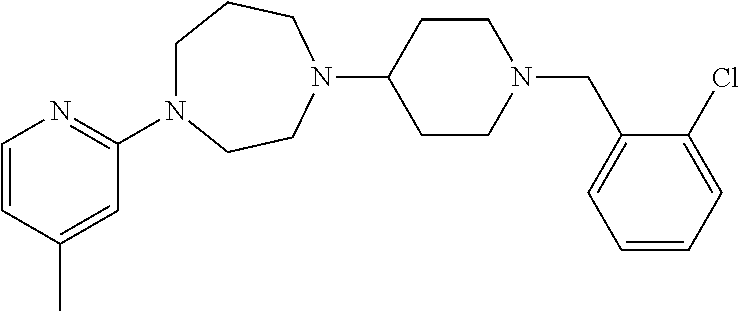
C1=CC(C)=CC(N2CCCN(C3CCN(CC4=CC=CC=C4Cl)CC3)CC2)=N1
